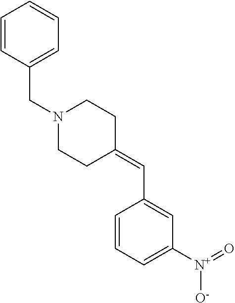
C1=CC(CN2CCC(=CC3=CC([N+](=O)[O-])=CC=C3)CC2)=CC=C1
